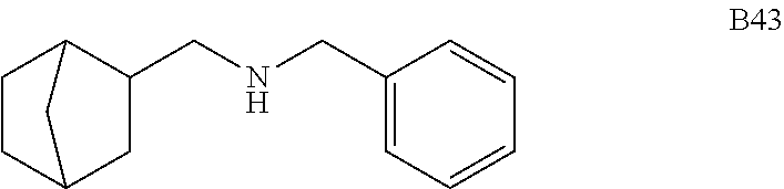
C1CC2CC(CNCC3=CC=CC=C3)C1C2
